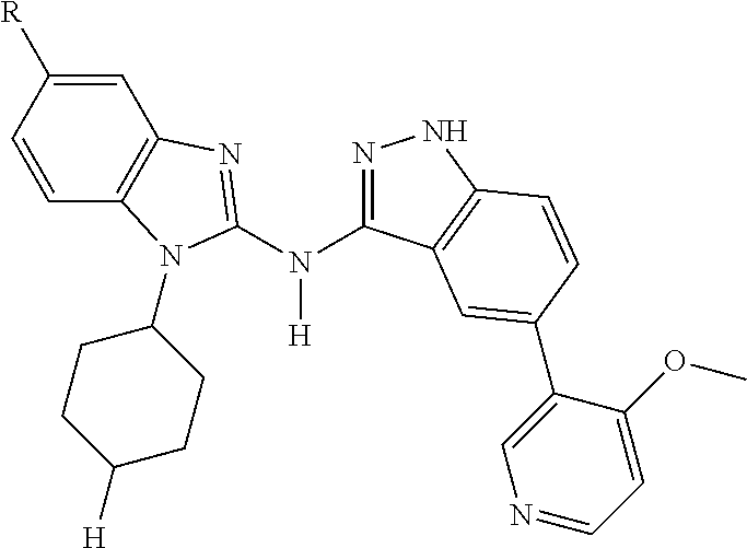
N([H])(C1=NNC2=C1C=C(C1=CN=CC=C1OC)C=C2)C1=NC2=C(C=CC([R])=C2)N1C1CCC([H])CC1
